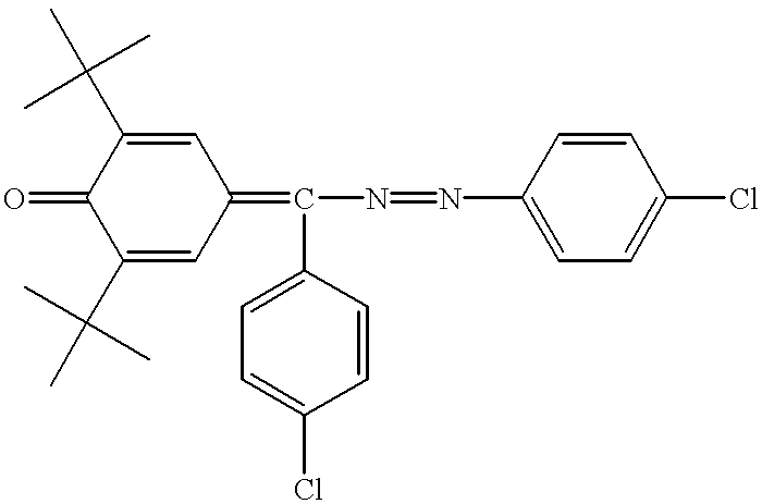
C1(C(C)(C)C)=CC(=C(N=NC2=CC=C(Cl)C=C2)C2=CC=C(Cl)C=C2)C=C(C(C)(C)C)C1=O
